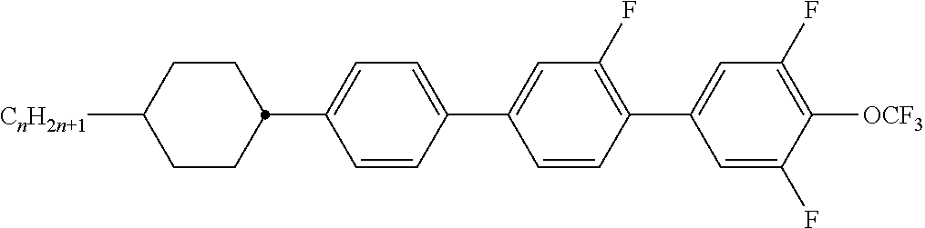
C1=CC(C2=CC(F)=C(C3=CC(F)=C([OCF3])C(F)=C3)C=C2)=CC=C1C1CCC([CnH2n+1])CC1
